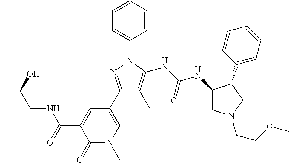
C1(C2=CN(C)C(=O)C(C(=O)NCC(C)O)=C2)=NN(C2=CC=CC=C2)C(NC(NC2CN(CCOC)CC2C2=CC=CC=C2)=O)=C1C
